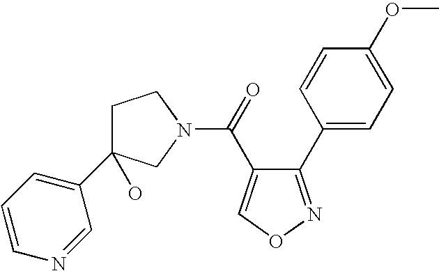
C1C(C2=CC=CN=C2)(O)CN(C(=O)C2=CON=C2C2=CC=C(OC)C=C2)C1
